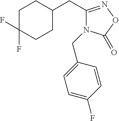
C1C(F)(F)CCC(CC2=NOC(=O)N2CC2=CC=C(F)C=C2)C1
